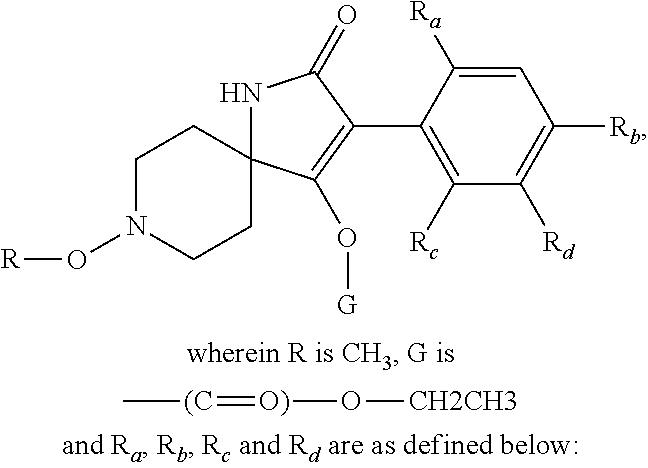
[(C](=[O)]O[CH2CH3])C.C1N(O[R])CCC2(C1)NC(=O)C(C1=C([Rc])C([Rd])=C([Rb])C=C1[Ra])=C2O[G]
